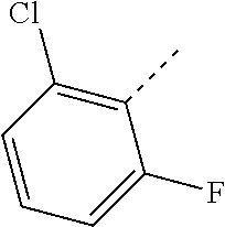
C1(Cl)=C(C)C(F)=CC=C1
